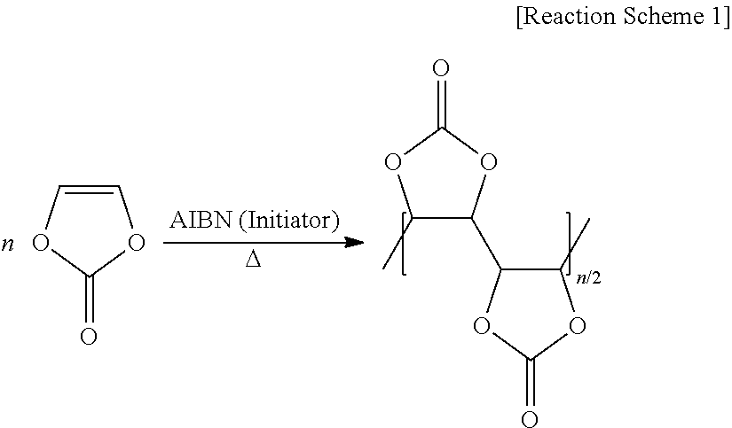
C1=COC(=O)O1.C1(C)C(C2C(C)OC(=O)O2)OC(=O)O1.[D]
